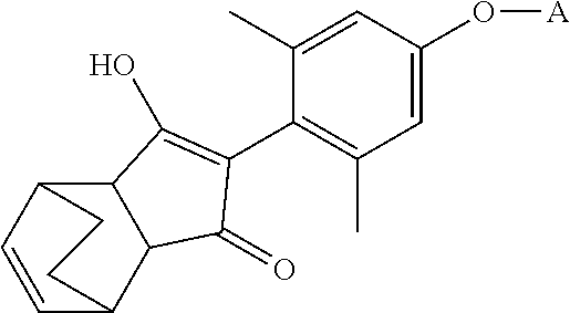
C12C3C=CC(C1C(=O)C(C1=C(C)C=C(O[A])C=C1C)=C2O)CC3
